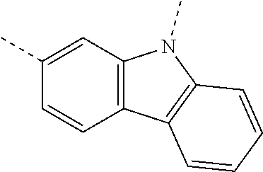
C1=C(C)C=CC2=C1N(C)C1=C2C=CC=C1
